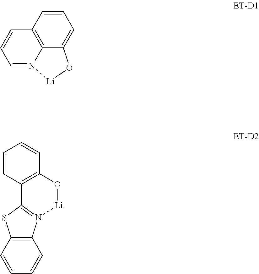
C12=C3C=CC=C1O[Li]N2=CC=C3.C1=CC2=C(C=C1)N1=C(S2)C2=C(C=CC=C2)O[Li]1
